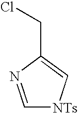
C1=NC(CCl)=C[NTs]1
